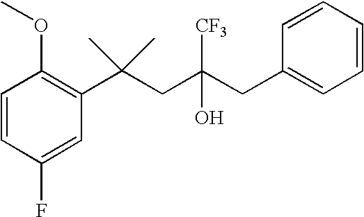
C1(F)=CC(C(CC(CC2=CC=CC=C2)(O)[CF3])(C)C)=C(OC)C=C1
